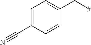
C1=C(C#N)C=CC(C[#])=C1
